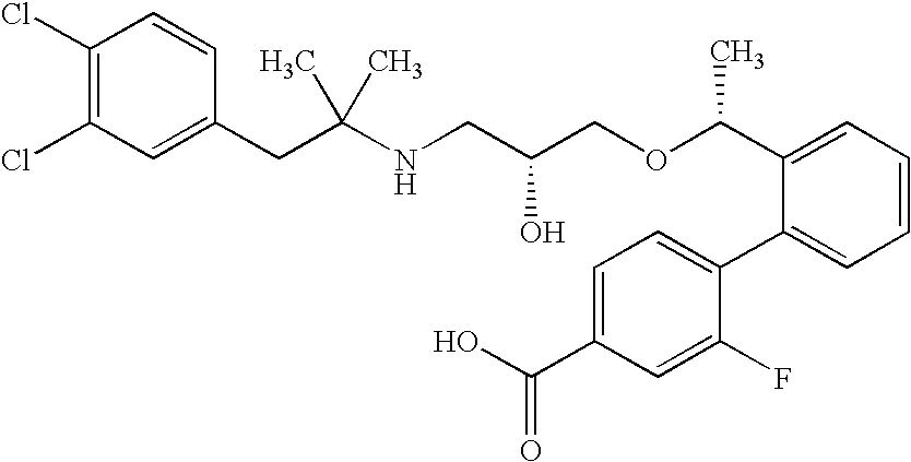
C1(Cl)=C(Cl)C=CC(CC(NCC(COC(C2=CC=CC=C2C2=CC=C(C(O)=O)C=C2F)C)O)(C)C)=C1
